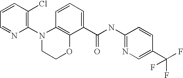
C1=CC(Cl)=C(N2CCOC3=C2C=CC=C3C(NC2=NC=C(C(F)(F)F)C=C2)=O)N=C1
